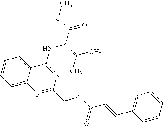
C1=CC=C2C(=C1)C(NC(C(C)C)C(=O)OC)=NC(CNC(=O)C=CC1=CC=CC=C1)=N2
